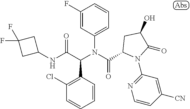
N(C(C(N(C(=O)C1N(C2=NC=CC([CN])=C2)C(=O)C(O)C1)C1=CC=CC(F)=C1)C1=C(Cl)C=CC=C1)=O)C1CC(F)(F)C1
